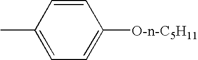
C1=CC(C)=CC=C1[O-n-C5H11]
